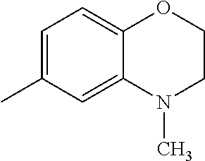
C1=C(C)C=C2C(=C1)OCCN2C
